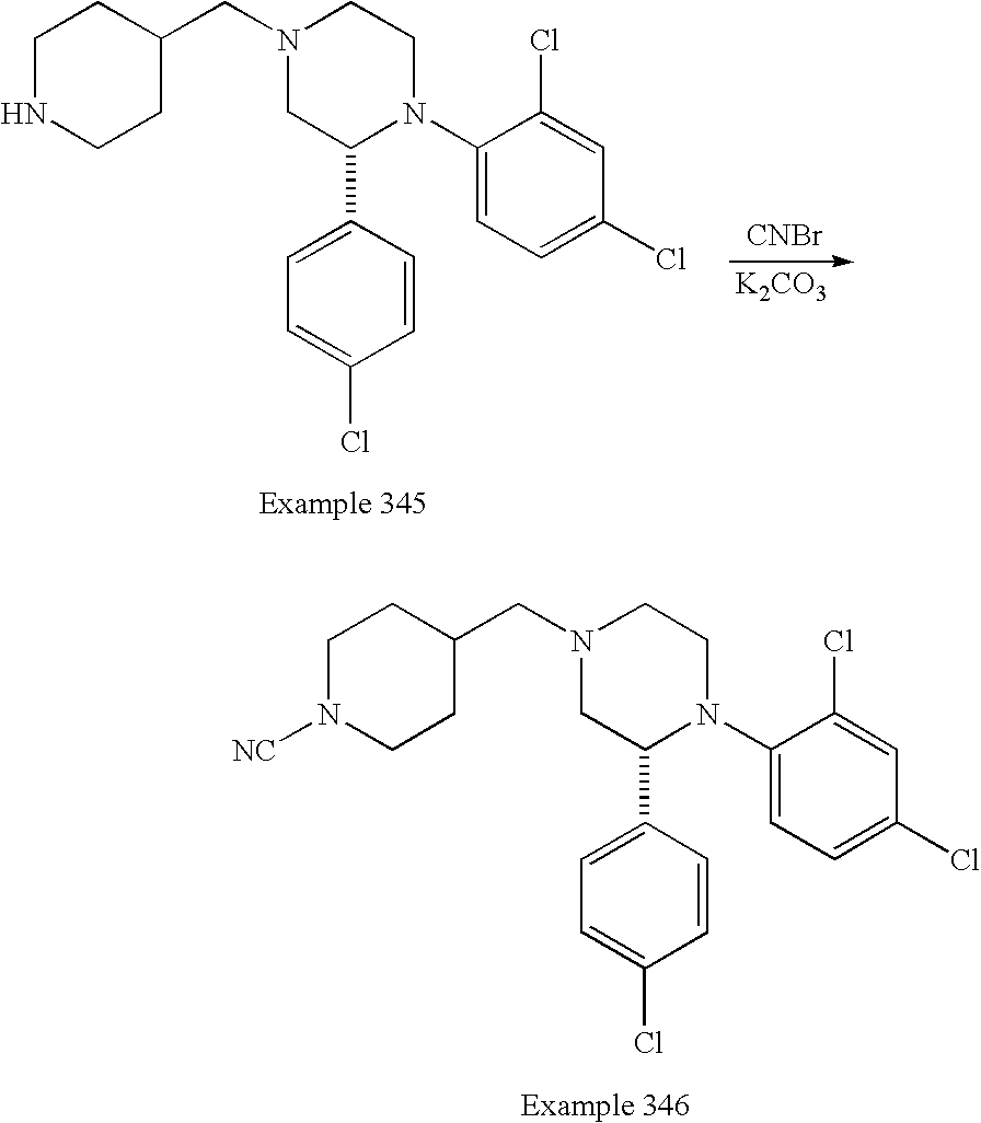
C1N([NC])CCC(CN2CC(C3=CC=C(Cl)C=C3)N(C3=CC=C(Cl)C=C3Cl)CC2)C1.C1NCCC(CN2CC(C3=CC=C(Cl)C=C3)N(C3=CC=C(Cl)C=C3Cl)CC2)C1.[CNBr].[K2CO3]
